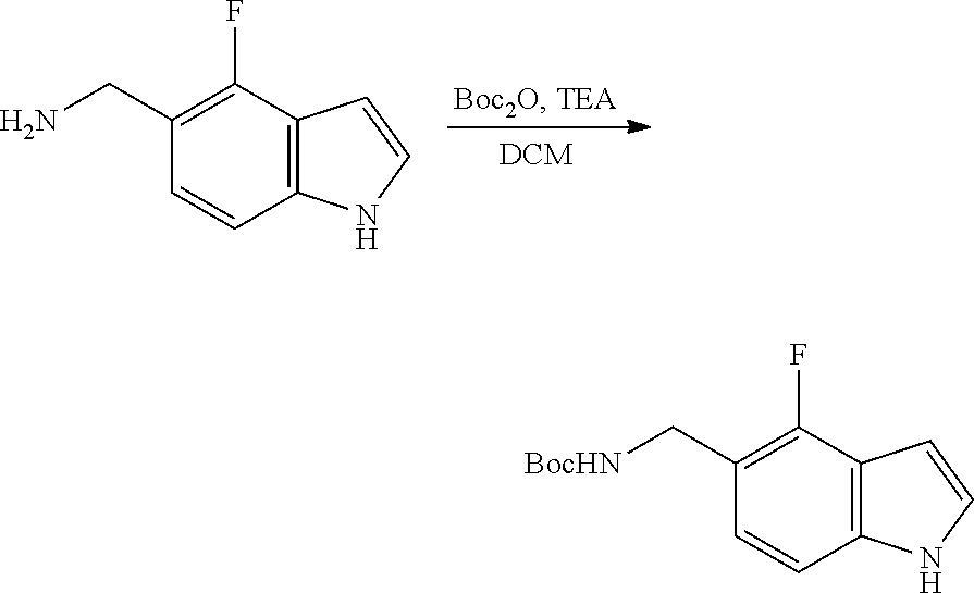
C12=C(C(F)=C(CN)C=C1)C=CN2.[DCM].C12=C(C(F)=C(C[BocHN])C=C1)C=CN2
